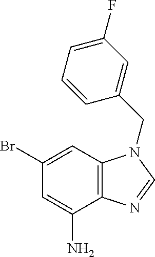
C1=C(N)C2=C(C=C1Br)N(CC1=CC(F)=CC=C1)C=N2
